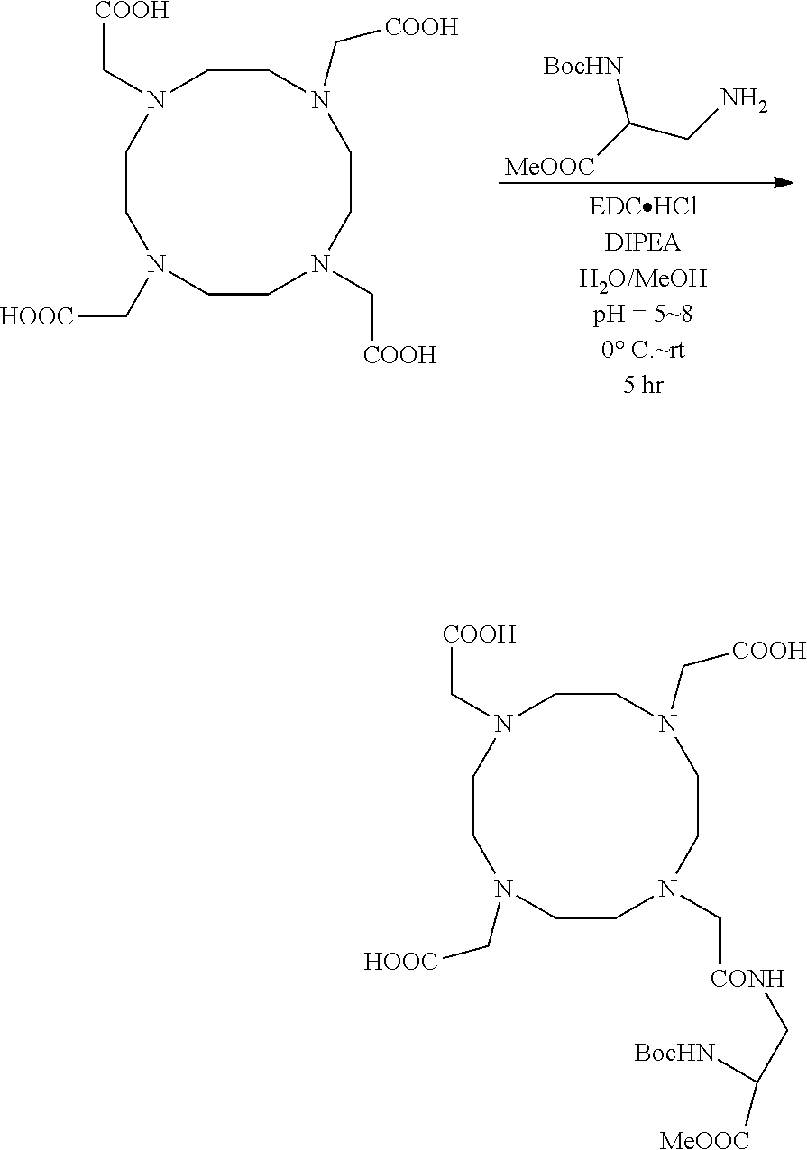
C1CN(C[CONH]CC([BocHN])[MeOOC])CCN(C[COOH])CCN(C[COOH])CCN1C[HOOC].C1CN(C[COOH])CCN(C[COOH])CCN(C[COOH])CCN1C[HOOC].[MeOOC]C(CN)[BocHN]
